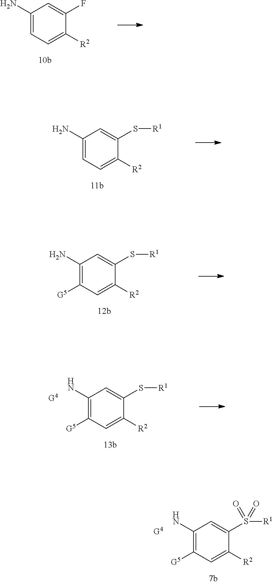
C1(N)=C([G5])C=C([R2])C(S[R1])=C1.C1(N)=C([G5])C=C([R2])C(S(=O)(=O)[R1])=C1.[G4].C1(N)=CC=C([R2])C(F)=C1.C1(N)=CC=C([R2])C(S[R1])=C1.C1(N)=C([G5])C=C([R2])C(S[R1])=C1.[G4]
